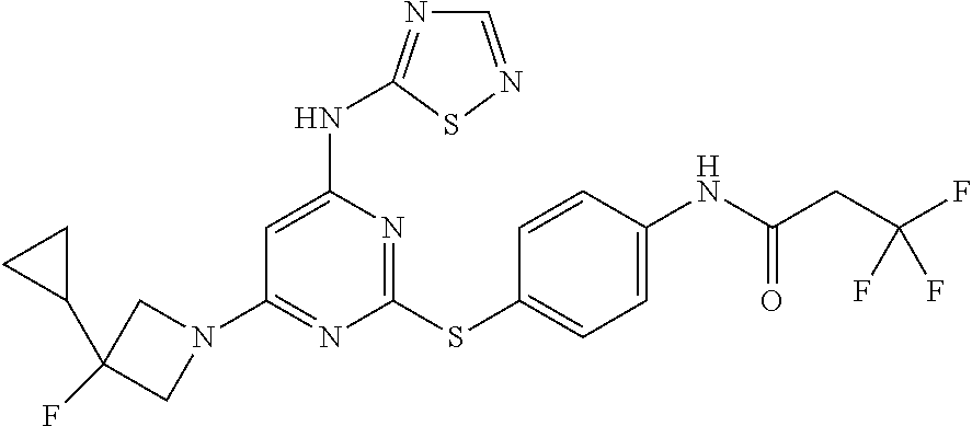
C1=C(NC2=NC=NS2)N=C(SC2=CC=C(NC(=O)CC(F)(F)F)C=C2)N=C1N1CC(F)(C2CC2)C1
